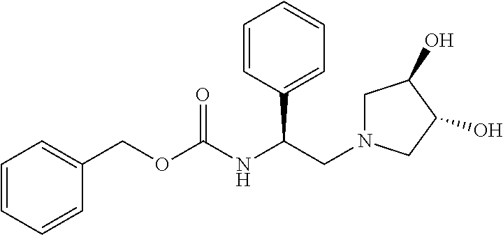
C1=CC(C(CN2CC(O)C(O)C2)NC(OCC2=CC=CC=C2)=O)=CC=C1
